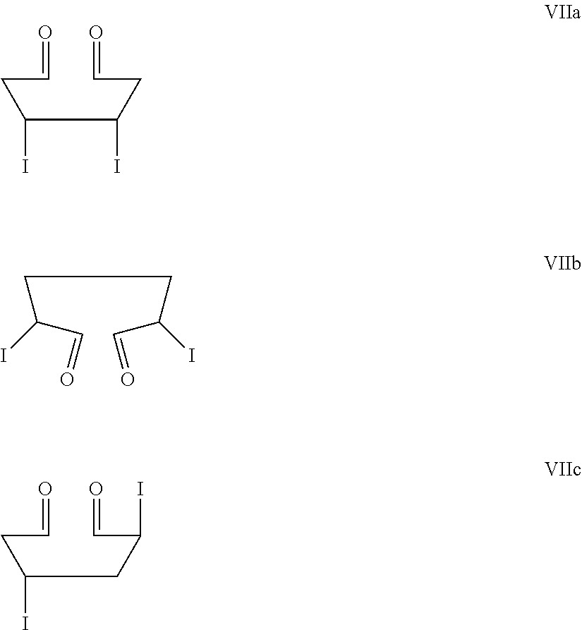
C(CC(C=O)I)(CC=O)I.C(C(C=O)I)CC(C=O)I.C(C(CC=O)I)(CC=O)I
